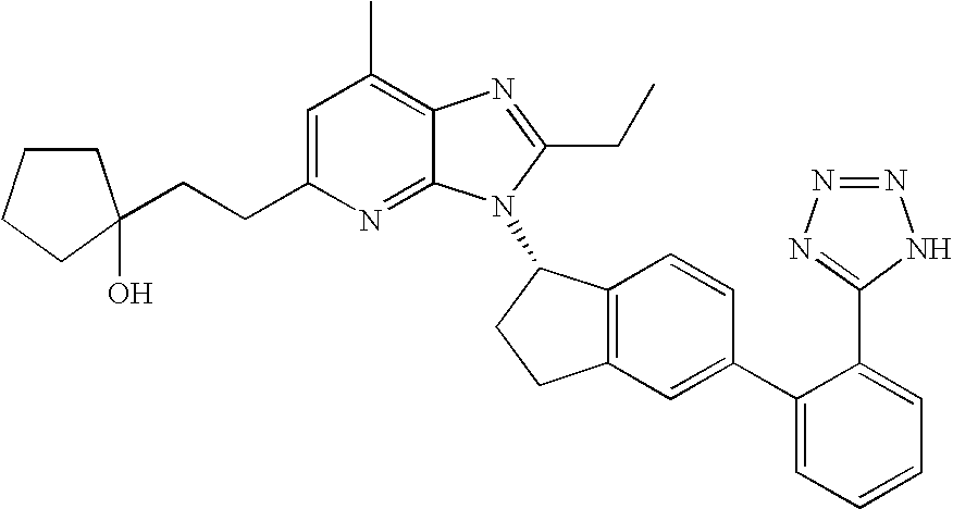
C1=C(CCC2(O)CCCC2)N=C2C(=C1C)N=C(CC)N2C1C2=C(CC1)C=C(C1=CC=CC=C1C1=NN=NN1)C=C2
